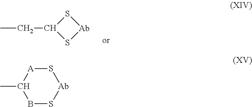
CCC1S[Ab]S1.CC1BS[Ab]S[A]1
